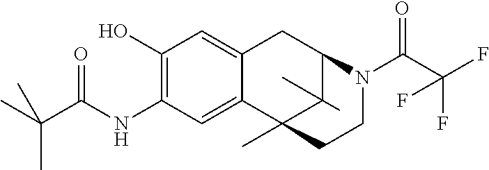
C1(O)=C(NC(C(C)(C)C)=O)C=C2C(=C1)CC1C(C)(C)C2(C)CCN1C(C(F)(F)F)=O
